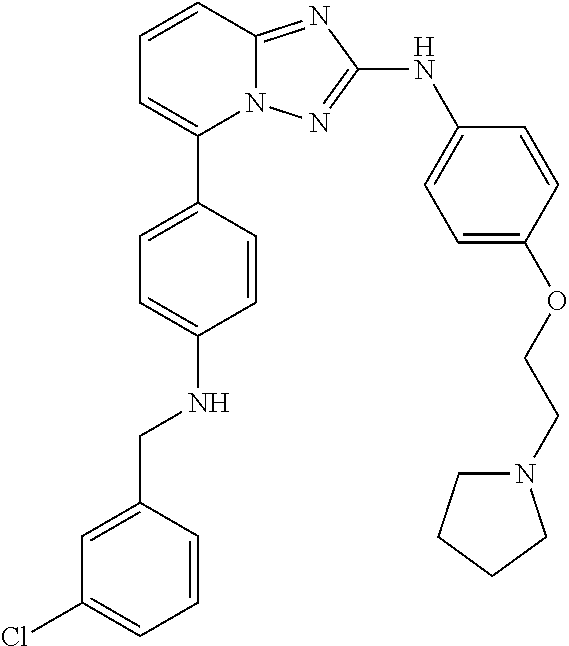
C1=CC2=NC(NC3=CC=C(OCCN4CCCC4)C=C3)=NN2C(C2=CC=C(NCC3=CC(Cl)=CC=C3)C=C2)=C1
